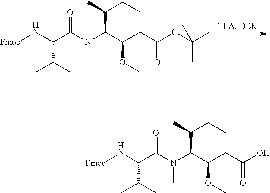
N(C(C(CC(O)=O)OC)C(CC)C)(C)C(=O)C(C(C)C)N[Fmoc].N(C(C(CC(OC(C)(C)C)=O)OC)C(CC)C)(C)C(=O)C(C(C)C)N[Fmoc]
